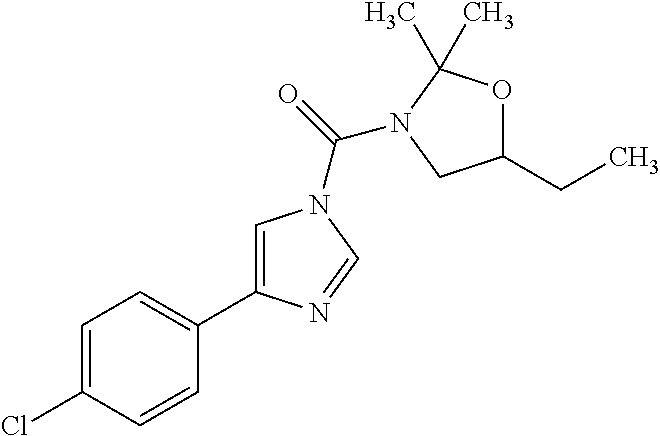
C1=C(Cl)C=CC(C2=CN(C(=O)N3C(C)(C)OC(CC)C3)C=N2)=C1
